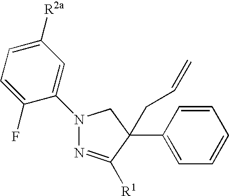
C1(N2N=C([R1])C(C3=CC=CC=C3)(CC=C)C2)=CC([R2a])=CC=C1F
